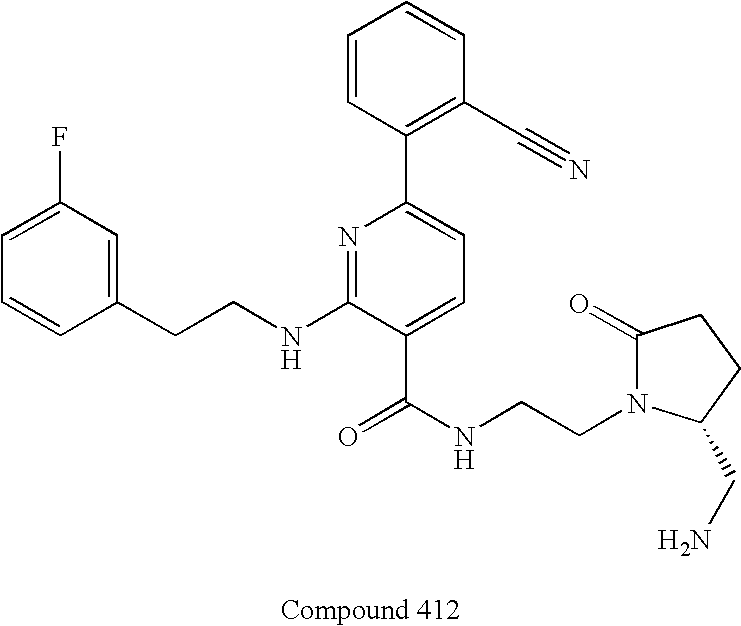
C1=CC(CCNC2=NC(C3=C(C#N)C=CC=C3)=CC=C2C(NCCN2C(=O)CCC2CN)=O)=CC(F)=C1
